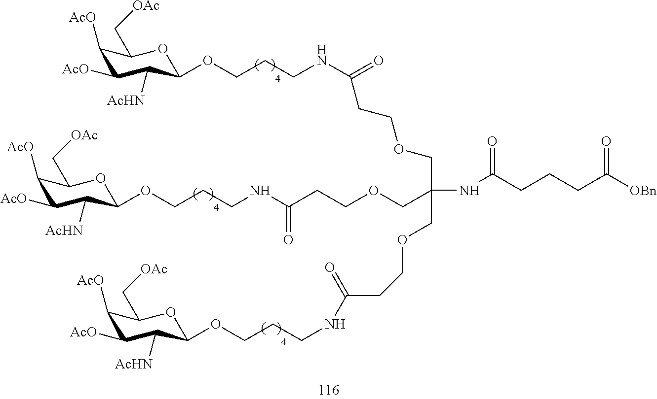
C1([AcO])C([AcO])C([AcHN])C(OCCCNC(CCOCC(COCCC(NCCCOC2C([AcHN])C([AcO])C([AcO])C(C[OAc])O2)=O)(COCCC(NCCCOC2C([AcHN])C([AcO])C([AcO])C(C[OAc])O2)=O)NC(CCCC([OBn])=O)=O)=O)OC1C[OAc]
